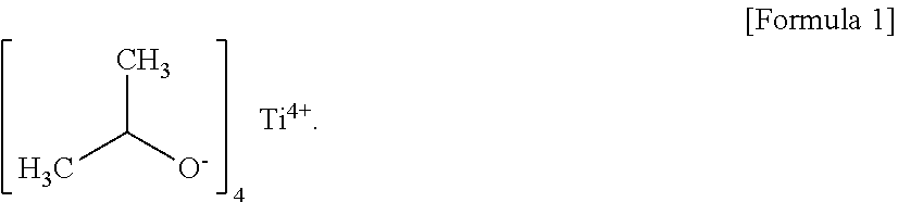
CC([O-])C
